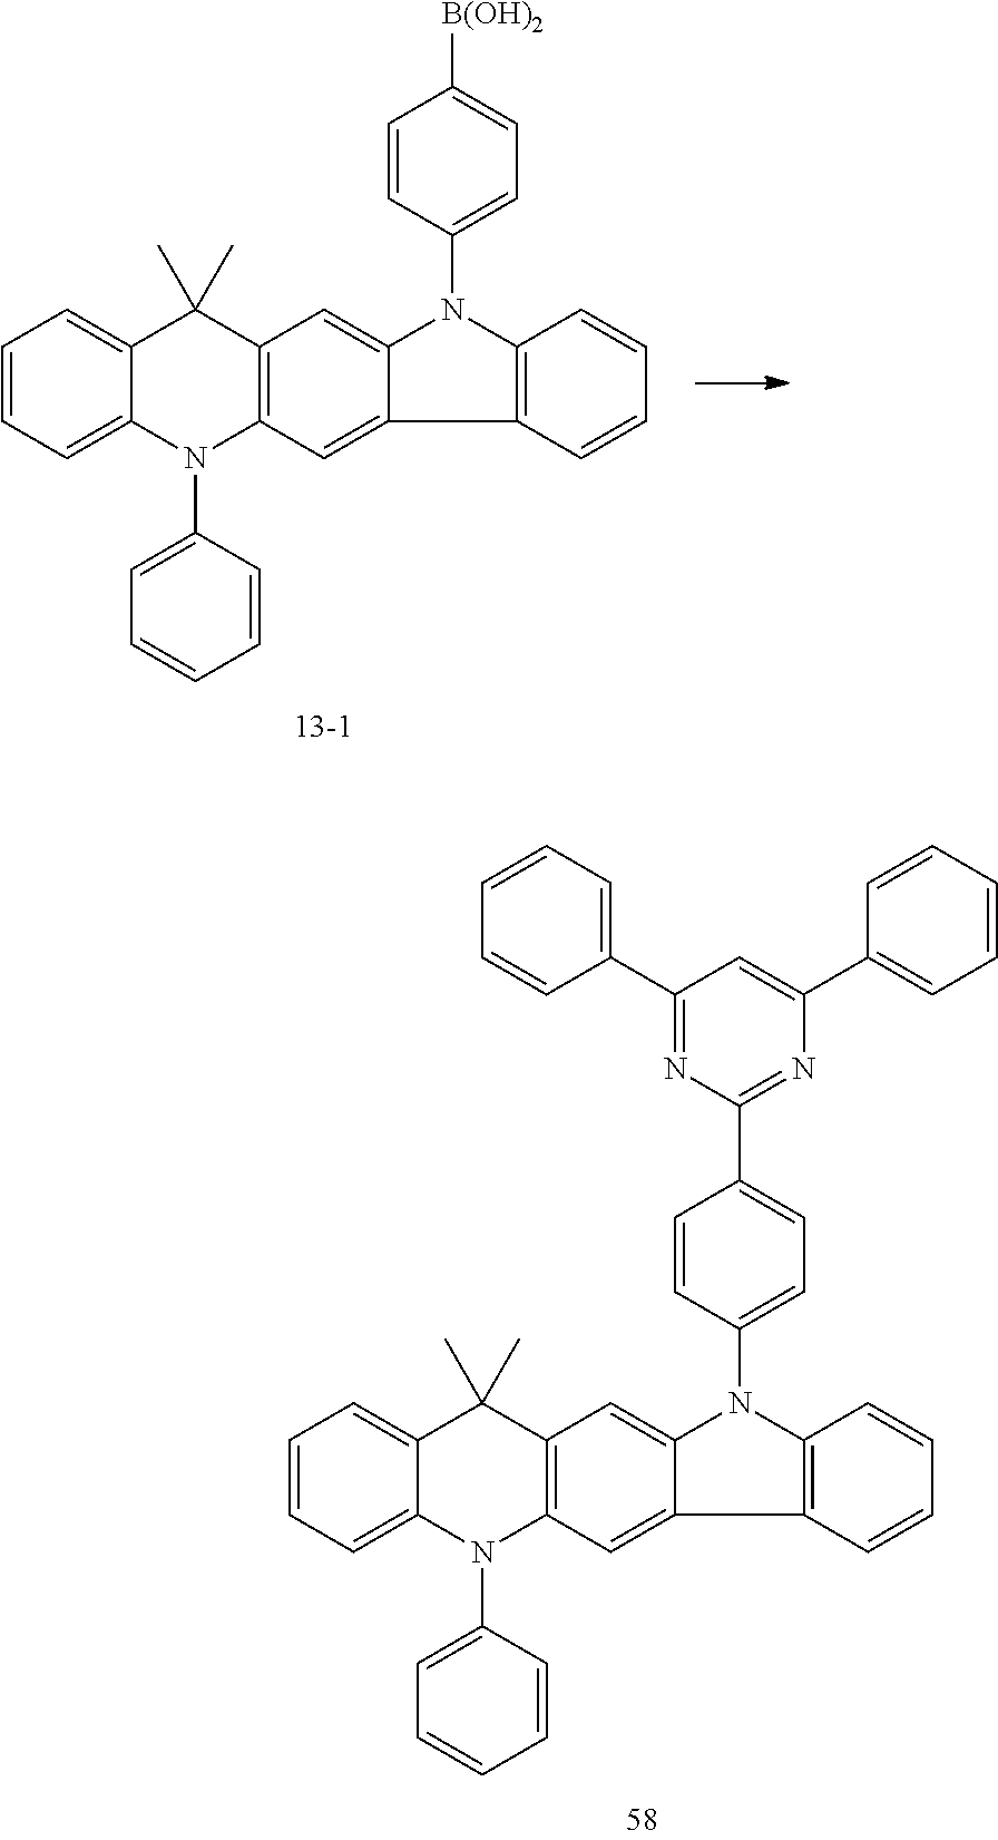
C1=CC=C2C(=C1)C(C)(C)C1=C(N2C2=CC=CC=C2)C=C2C(=C1)N(C1=CC=C([B(OH)2])C=C1)C1=C2C=CC=C1.C1=CC=C2C(=C1)C(C)(C)C1=C(N2C2=CC=CC=C2)C=C2C(=C1)N(C1=CC=C(C3=NC(C4=CC=CC=C4)=CC(C4=CC=CC=C4)=N3)C=C1)C1=C2C=CC=C1
